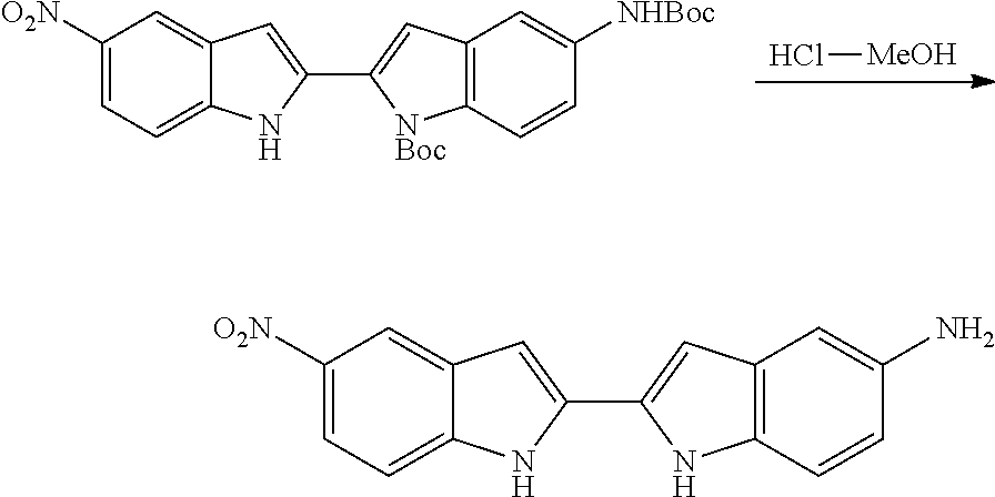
Cl[MeOH].C1([O2N])=CC=C2C(=C1)C=C(C1=CC3=C([NBoc]1)C=CC([NHBoc])=C3)N2.C1([O2N])=CC=C2C(=C1)C=C(C1=CC3=C(N1)C=CC(N)=C3)N2
